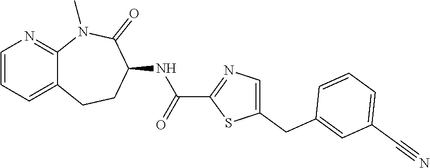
C12=CC=CN=C1N(C)C(=O)C(NC(C1=NC=C(CC3=CC(C#N)=CC=C3)S1)=O)CC2
